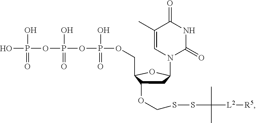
C1(C)=CN(C2CC(OCSSC(C)(C)[L2][R5])C(COP(OP(OP(O)(O)=O)(=O)O)(=O)O)O2)C(=O)NC1=O
